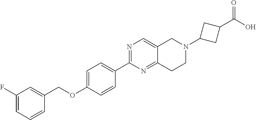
C1(F)=CC=CC(COC2=CC=C(C3=NC=C4C(=N3)CCN(C3CC(C(O)=O)C3)C4)C=C2)=C1
